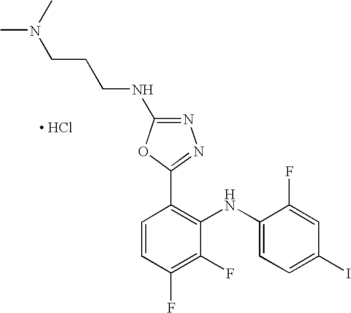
C1=CC(F)=C(F)C(NC2=CC=C(I)C=C2F)=C1C1=NN=C(NCCCN(C)C)O1.[ HCl]
